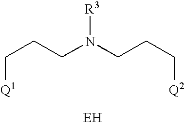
C(CCN(CCC[Q2])[R3])[Q1]
